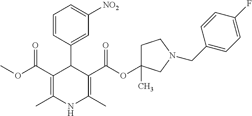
C1(C2=CC([NO2])=CC=C2)C(C(OC)=O)=C(C)NC(C)=C1C(OC1(C)CCN(CC2=CC=C(F)C=C2)C1)=O
